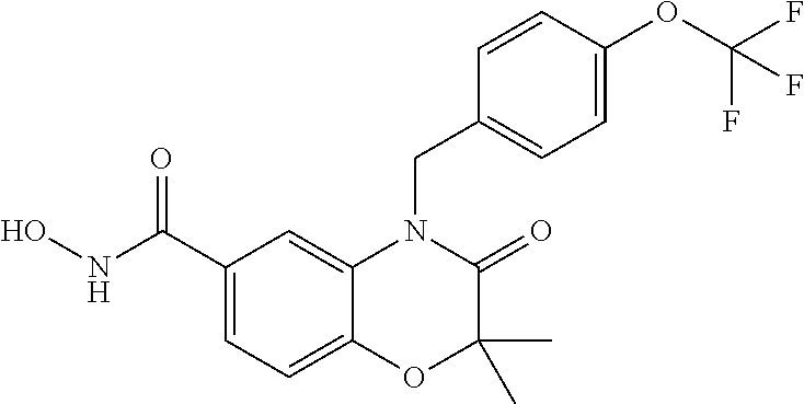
C1(C(NO)=O)=CC=C2C(=C1)N(CC1=CC=C(OC(F)(F)F)C=C1)C(=O)C(C)(C)O2
